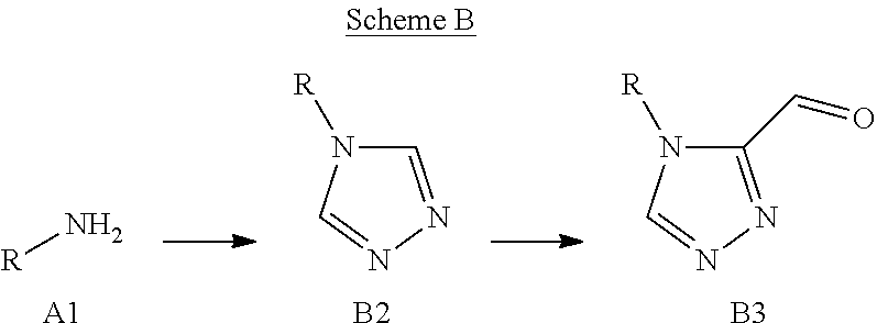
C1=NN=CN1[R].[B2].[R]N.[A1].C1(C=O)=NN=CN1[R].[B3]
